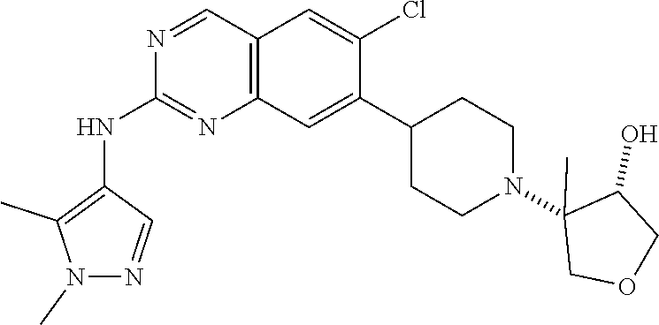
N1(C)N=CC(NC2=NC3=C(C=N2)C=C(Cl)C(C2CCN(C4(C)COCC4O)CC2)=C3)=C1C
